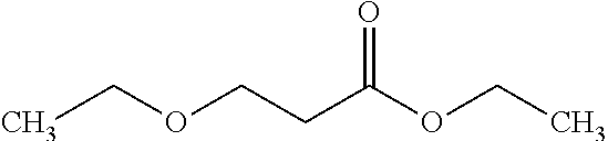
CCOCCC(OCC)=O
